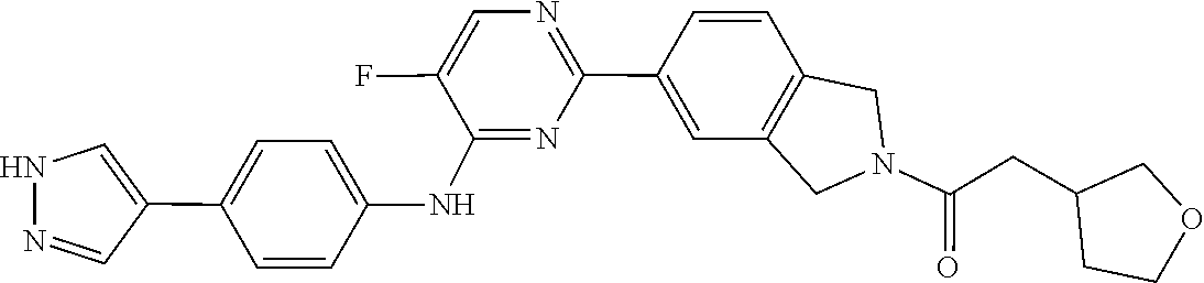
C1=CC2=C(C=C1C1=NC=C(F)C(NC3=CC=C(C4=CNN=C4)C=C3)=N1)CN(C(CC1CCOC1)=O)C2
